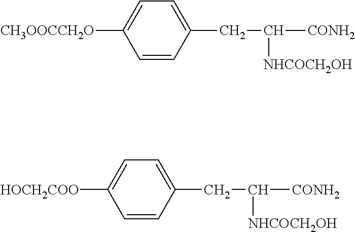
[CH3OOCCH2O]C1=CC=C(CC([NHCOCH2OH])[CONH2])C=C1.[HOCH2COO]C1=CC=C(CC([NHCOCH2OH])[CONH2])C=C1
